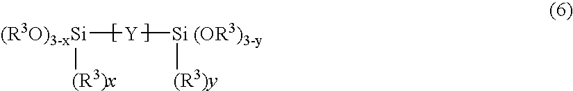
[(R3O)3-xSi]([(R3)x])[Y][Si (OR3)3-y][(R3)y]
